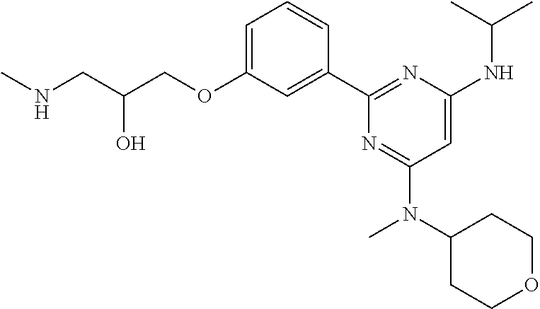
C1=C(OCC(CNC)O)C=C(C2=NC(NC(C)C)=CC(N(C3CCOCC3)C)=N2)C=C1
